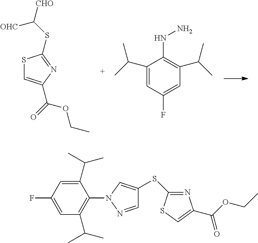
S1C=C(C(=O)OCC)N=C1SC([CHO])[OHC].C1(C(C)C)=CC(F)=CC(C(C)C)=C1NN.C1(C(C)C)=CC(F)=CC(C(C)C)=C1N1N=CC(SC2=NC(C(OCC)=O)=CS2)=C1
